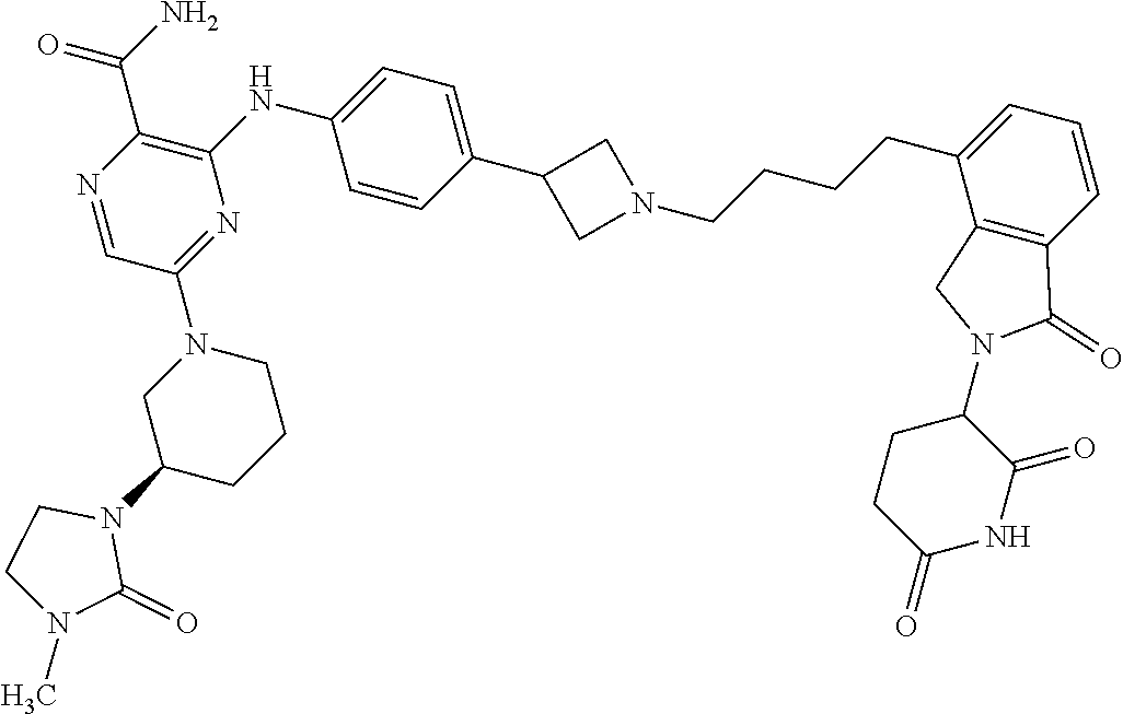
C1N(C2=NC(NC3=CC=C(C4CN(CCCCC5=CC=CC6=C5CN(C5C(=O)NC(=O)CC5)C6=O)C4)C=C3)=C(C(N)=O)N=C2)CC(N2CCN(C)C2=O)CC1
